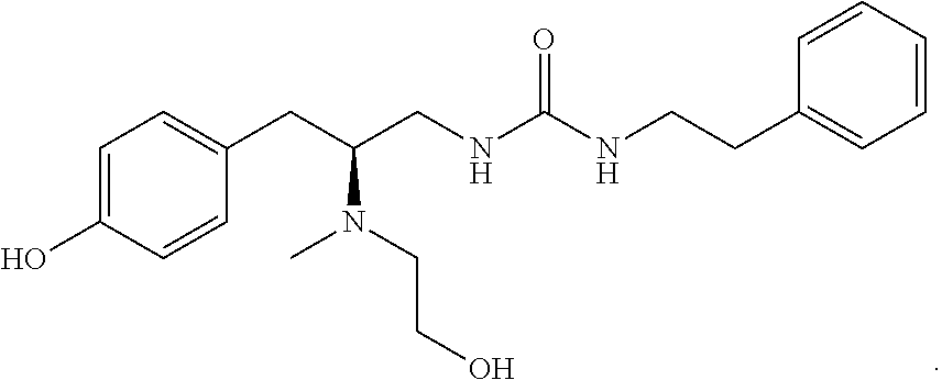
C1=C(O)C=CC(CC(CNC(NCCC2=CC=CC=C2)=O)N(CCO)C)=C1
